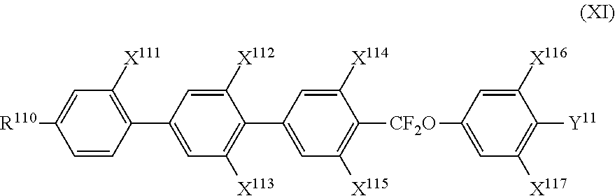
C1(C2=CC([X113])=C(C3=CC([X115])=C([CF2O]C4=CC([X117])=C([Y11])C([X116])=C4)C([X114])=C3)C([X112])=C2)=C([X111])C=C([R110])C=C1
